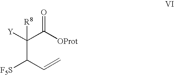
C([Y])(C([OProt])=O)([R8])C(C=C)[F5S]
